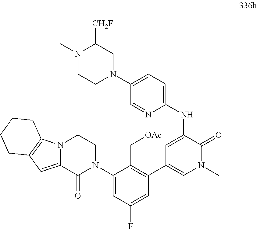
N1(C)C(=O)C(NC2=CC=C(N3CC([CH2F])N(C)CC3)C=N2)=CC(C2=C(C[OAc])C(N3CCN4C5=C(C=C4C3=O)CCCC5)=CC(F)=C2)=C1
